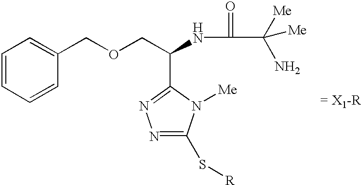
C1=CC=CC(COCC(NC(C([Me])(N)[Me])=O)C2=NN=C(S[R])N2[Me])=C1.[= X1-R]
